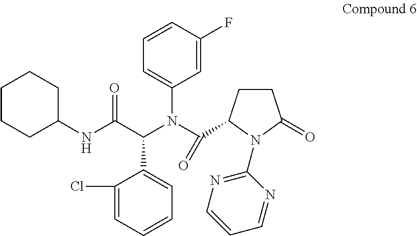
C1=CC(F)=CC(N(C(C(=O)NC2CCCCC2)C2=CC=CC=C2Cl)C(=O)C2CCC(=O)N2C2=NC=CC=N2)=C1
